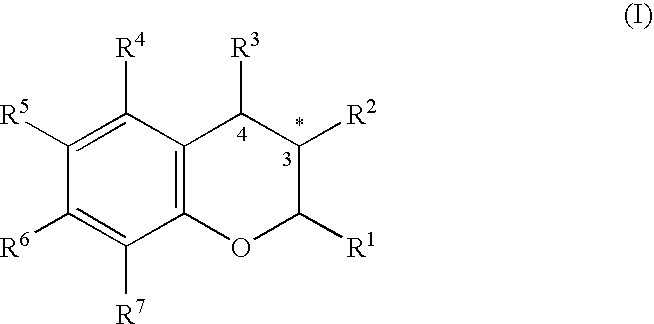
C1([R5])=C([R4])C2=C(C([R7])=C1[R6])OC([R1])C([R2])C2[R3]
